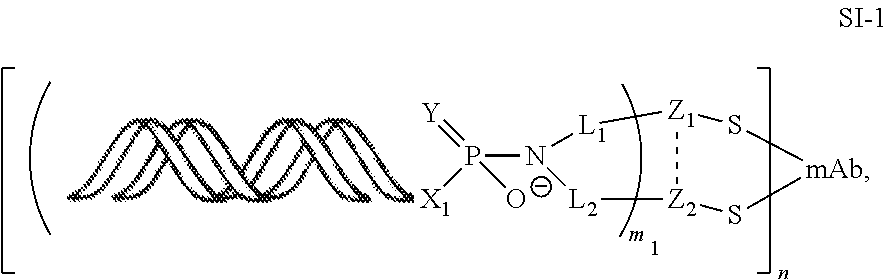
[Y]=P([X1])([O-])N1[L1][Z1]2[Z2]([L2]1)S[mAb]S2
